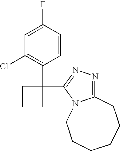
C1=CC(F)=CC(Cl)=C1C1(C2=NN=C3N2CCCCCC3)CCC1
